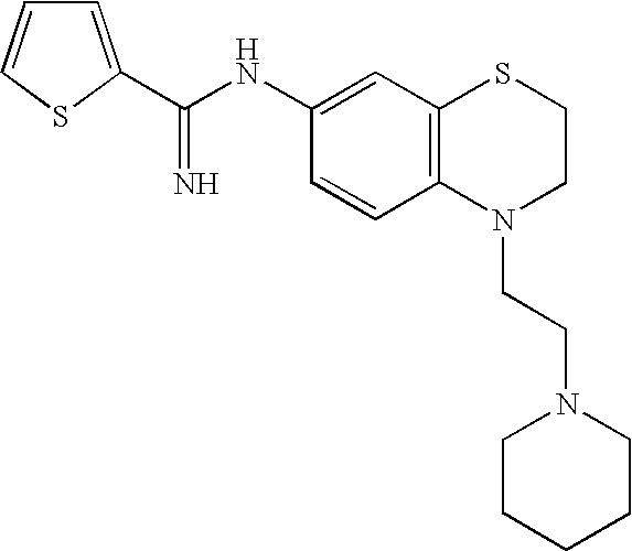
C(NC1=CC2=C(C=C1)N(CCN1CCCCC1)CCS2)(=N)C1=CC=CS1
